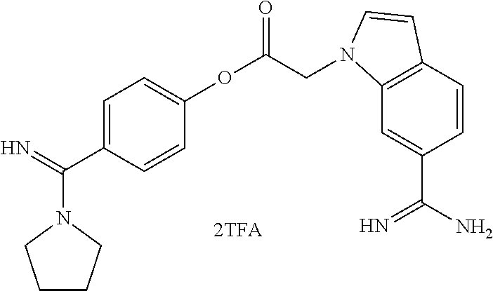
C(C1=CC=C(OC(CN2C3=C(C=CC(C(N)=N)=C3)C=C2)=O)C=C1)(=N)N1CCCC1
